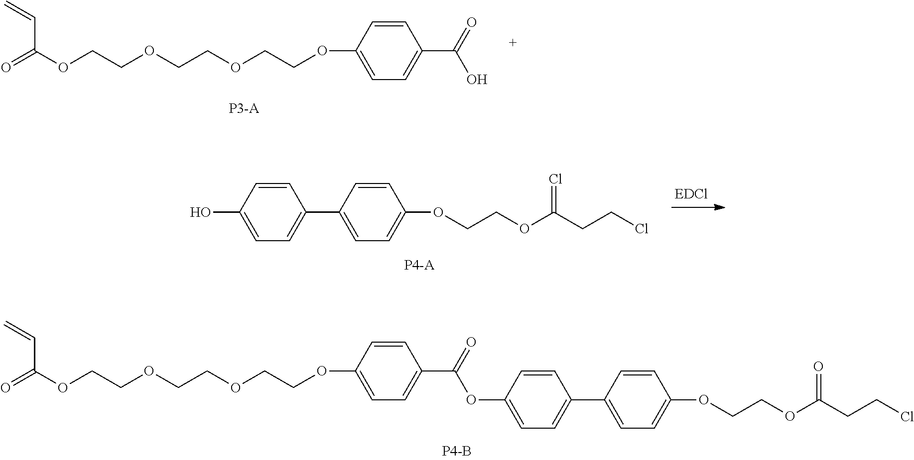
O=C(OCCOCCOCCOC1=CC=C(C(O)=O)C=C1)C=C.C1=CC(O)=CC=C1C1=CC=C(OCCOC(CCCl)=Cl)C=C1.O=C(OCCOCCOCCOC1=CC=C(C(=O)OC2=CC=C(C3=CC=C(OCCOC(CCCl)=O)C=C3)C=C2)C=C1)C=C
